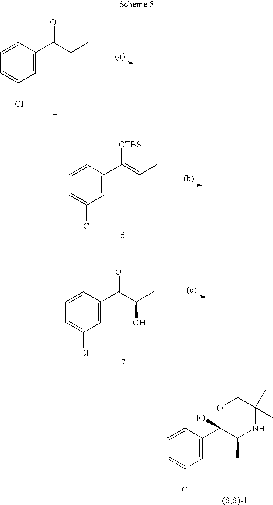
C1=C(C(CC)=O)C=CC=C1Cl.C1=C(C(=CC)[OTBS])C=CC=C1Cl.C1=C(C(C(C)O)=O)C=CC=C1Cl.C1=C(C2(O)C(C)NC(C)(C)CO2)C=CC=C1Cl
